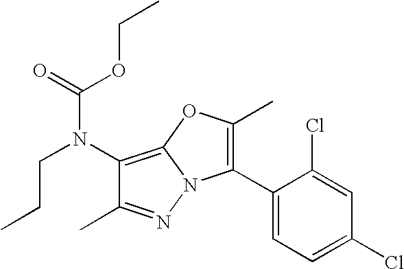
C1(N(C(OCC)=O)CCC)=C2N(N=C1C)C(C1=CC=C(Cl)C=C1Cl)=C(C)O2
